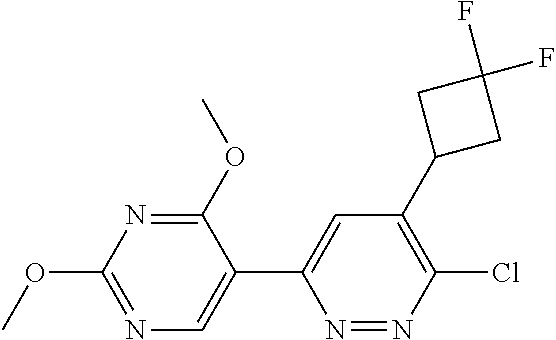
N1=C(OC)C(C2=CC(C3CC(F)(F)C3)=C(Cl)N=N2)=CN=C1OC
